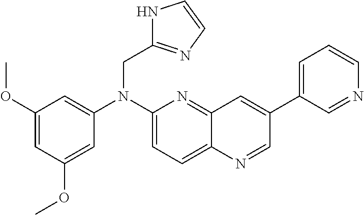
C1=C(OC)C=C(OC)C=C1N(C1=CC=C2C(=N1)C=C(C1=CC=CN=C1)C=N2)CC1=NC=CN1
